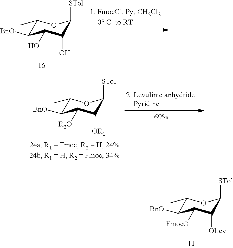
C1(C)C([BnO])C(O)C(O)C([STol])O1.C1(C)C([BnO])C([R2O])C([OR1])C([STol])O1.C1(C)C([BnO])C([FmocO])C([OLev])C([STol])O1
